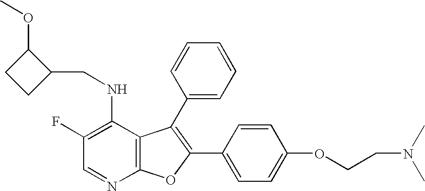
C1(F)=C(NCC2C(OC)CC2)C2=C(N=C1)OC(C1=CC=C(OCCN(C)C)C=C1)=C2C1=CC=CC=C1
